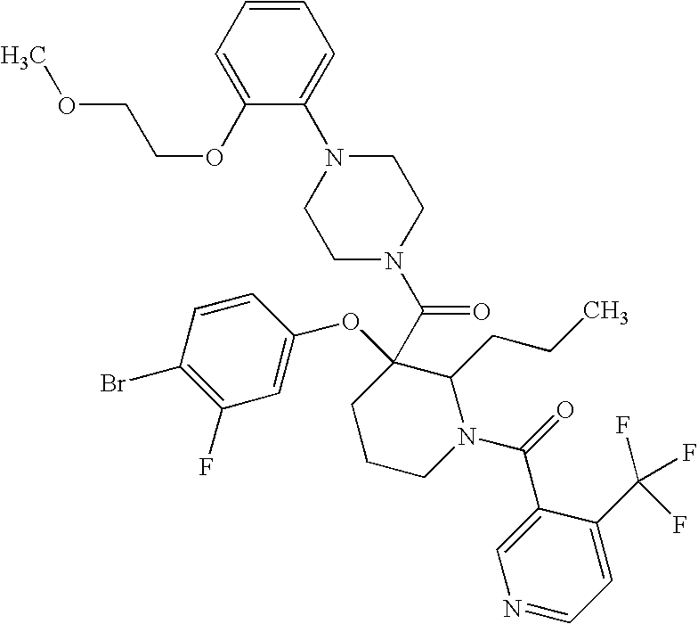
C1CN(C(=O)C2=CN=CC=C2C(F)(F)F)C(CCC)C(C(N2CCN(C3=CC=CC=C3OCCOC)CC2)=O)(OC2=CC(F)=C(Br)C=C2)C1
